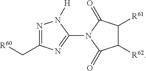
N1=C(C[R60])N=C(N2C(=O)C([R61])C([R62])C2=O)N1[H]
